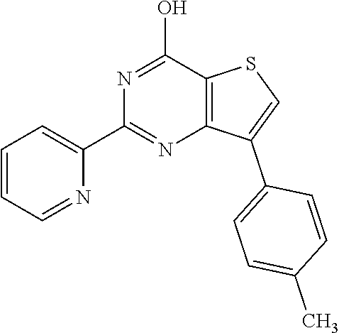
C12=C(C(O)=NC(C3=CC=CC=N3)=N1)SC=C2C1=CC=C(C)C=C1
